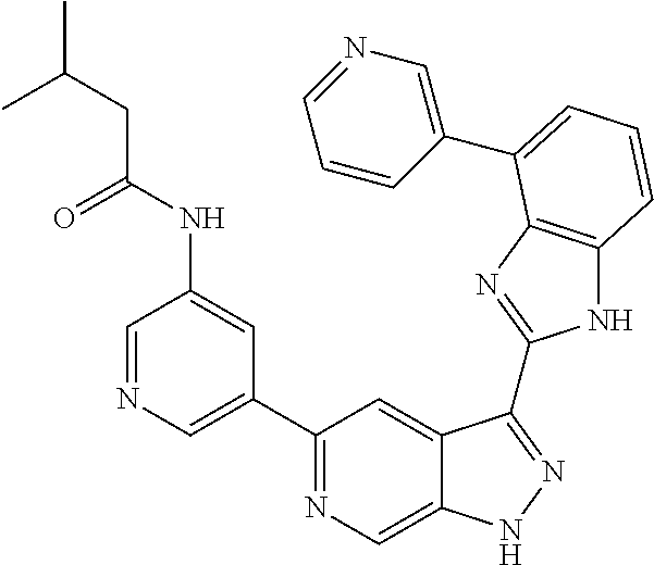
C1=NC=C(C2=NC=C3C(=C2)C(C2=NC4=C(N2)C=CC=C4C2=CN=CC=C2)=NN3)C=C1NC(CC(C)C)=O
